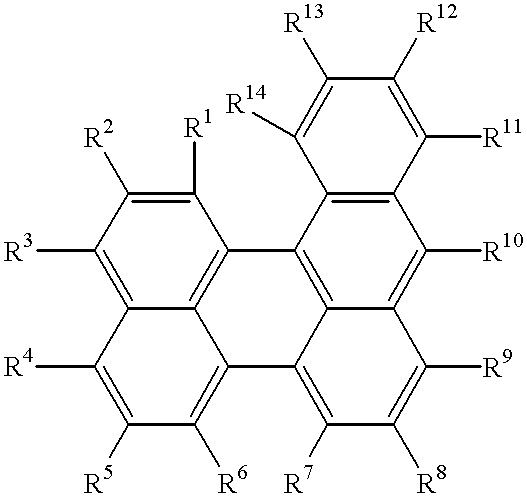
C12=C3C([R1])=C([R2])C([R3])=C1C([R4])=C([R5])C([R6])=C2C1=C([R7])C([R8])=C([R9])C2=C([R10])C4=C(C3=C12)C([R14])=C([R13])C([R12])=C4[R11]
